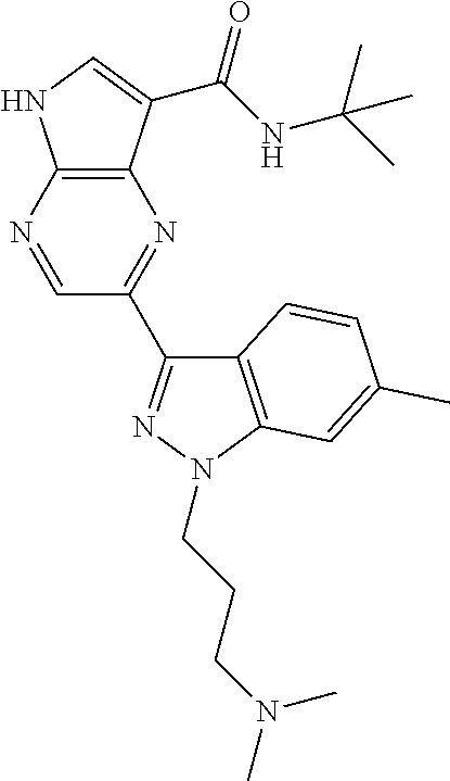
C12=C(N=CC(C3=NN(CCCN(C)C)C4=C3C=CC(C)=C4)=N1)NC=C2C(NC(C)(C)C)=O
